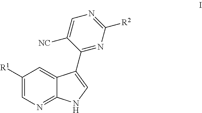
C1([R1])=CN=C2C(=C1)C(C1=NC([R2])=NC=C1[NC])=CN2
